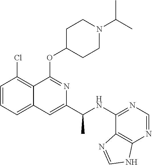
C1=CC=C2C(=C1Cl)C(OC1CCN(C(C)C)CC1)=NC(C(NC1=NC=NC3=C1N=CN3)C)=C2
